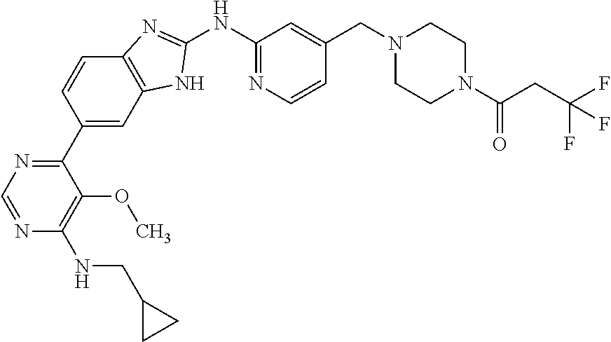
C1(C2=NC=NC(NCC3CC3)=C2OC)=CC2=C(C=C1)N=C(NC1=NC=CC(CN3CCN(C(=O)CC(F)(F)F)CC3)=C1)N2
